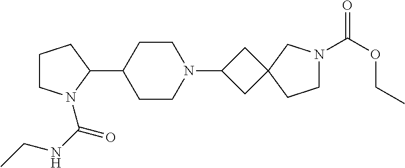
C1CN(C(NCC)=O)C(C2CCN(C3CC4(C3)CCN(C(OCC)=O)C4)CC2)C1
